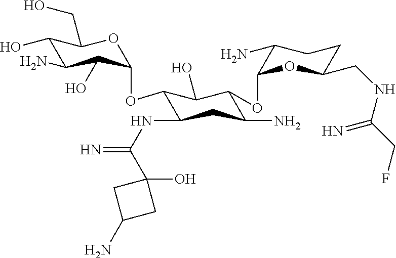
C1(O)C(N)C(O)C(OC2C(NC(=N)C3(O)CC(N)C3)CC(N)C(OC3OC(CNC(CF)=N)CCC3N)C2O)OC1CO
